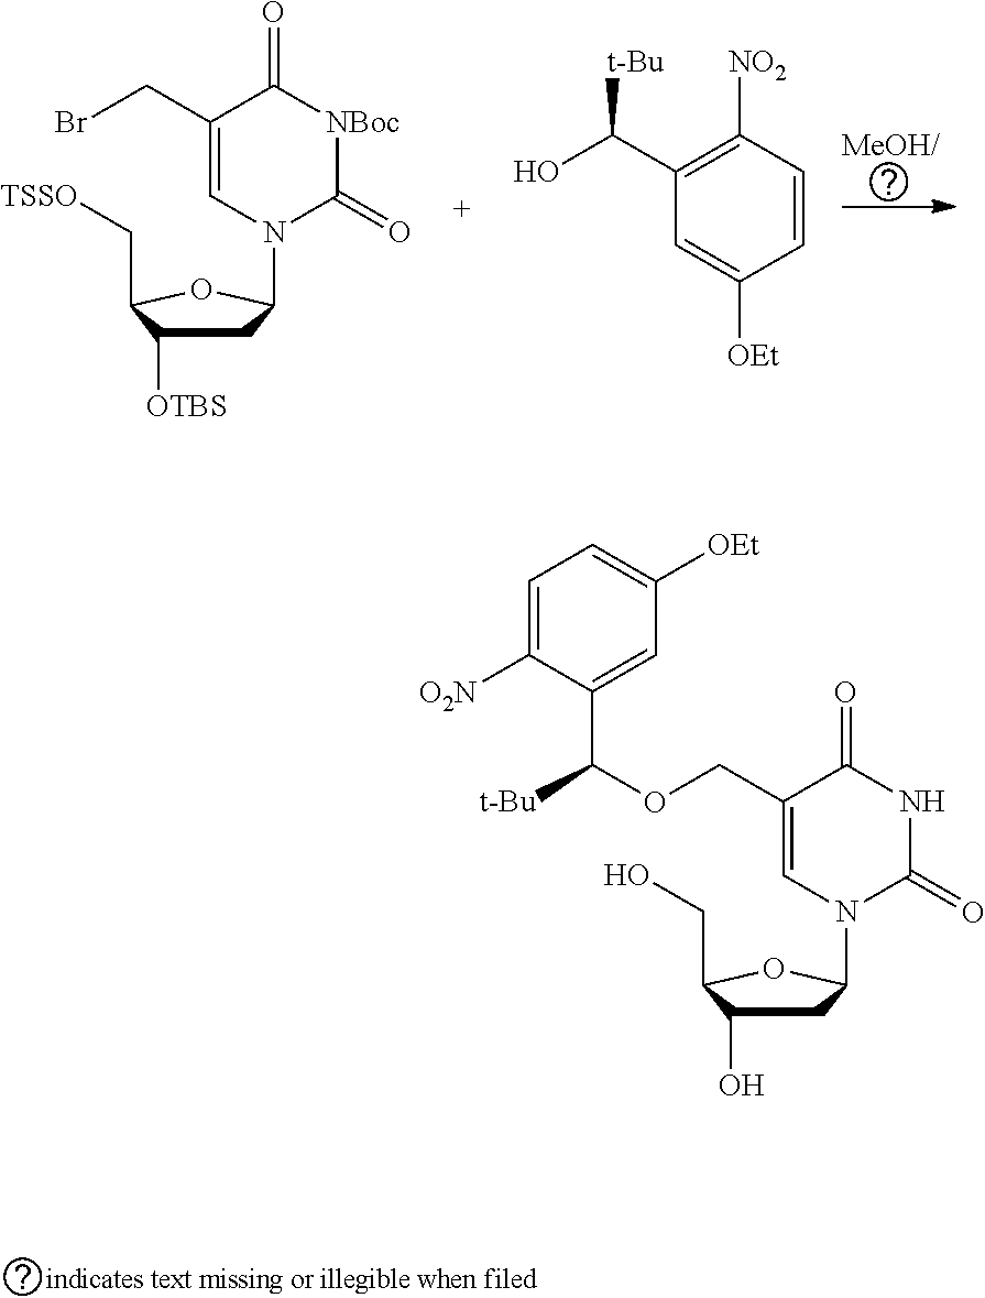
C1(CBr)=CN(C2CC([OTBS])C(C[TSSO])O2)C(=O)[NBoc]C1=O.C1=CC([NO2])=C(C(O)[t-Bu])C=C1[OEt].C1(COC([t-Bu])C2=CC([OEt])=CC=C2[O2N])=CN(C2CC(O)C(CO)O2)C(=O)NC1=O
